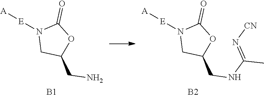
C1C(CN)OC(=O)N1[E][A].[B1].C1C(CNC(=N[CN])C)OC(=O)N1[E][A].[B2]
